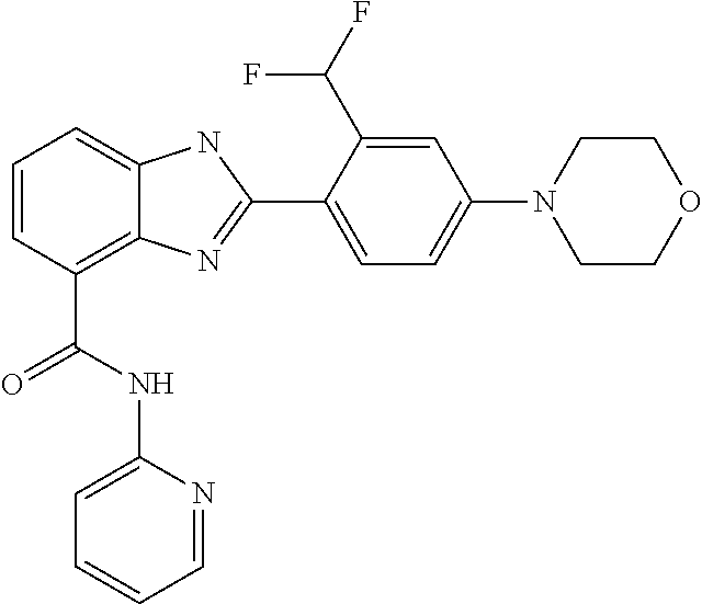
C1=CC(C(NC2=CC=CC=N2)=O)=C2C(=C1)NC(C1=CC=C(N3CCOCC3)C=C1C(F)F)=N2
